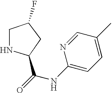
[H].N1C(C(=O)NC2=CC=C(C)C=N2)CC(F)C1
